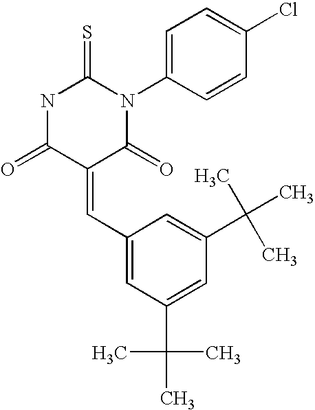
N1C(=O)C(=CC2=CC(C(C)(C)C)=CC(C(C)(C)C)=C2)C(=O)N(C2=CC=C(Cl)C=C2)C1=S
